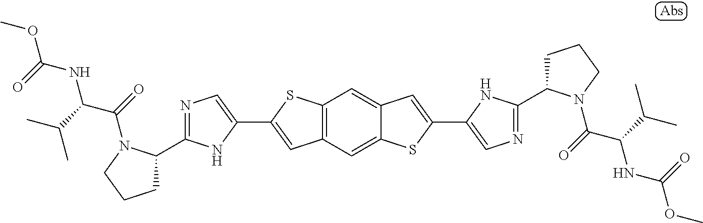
COC(=O)NC(C(C)C)C(=O)N1C(C2=NC=C(C3=CC4=C(S3)C=C3C(=C4)SC(C4=CN=C(C5CCCN5C(C(NC(=O)OC)C(C)C)=O)N4)=C3)N2)CCC1
